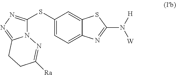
C1=C2C(=CC=C1SC1=NN=C3N1N=C([Ra])CC3)N=C(N([W])[H])S2
